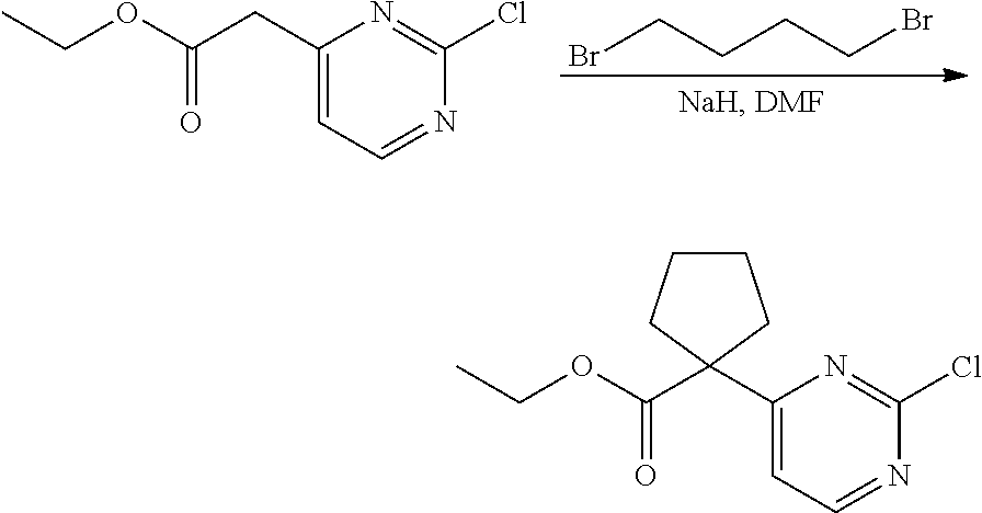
C(CC1=CC=NC(Cl)=N1)(OCC)=O.BrCCCCBr.C(C1(C2=CC=NC(Cl)=N2)CCCC1)(OCC)=O
